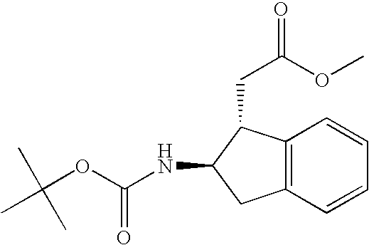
C12=C(C=CC=C1)CC(NC(=O)OC(C)(C)C)C2CC(=O)OC
